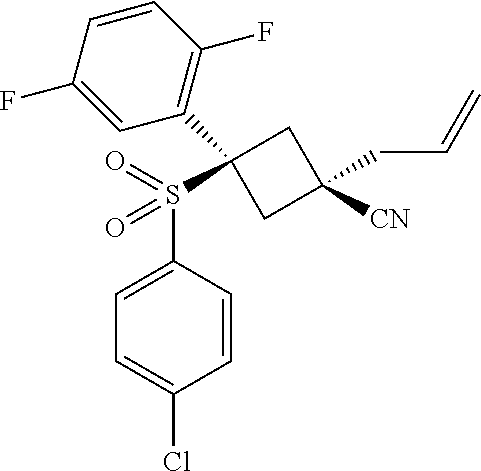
C1=CC(F)=CC(C2(S(C3=CC=C(Cl)C=C3)(=O)=O)CC(CC=C)([CN])C2)=C1F
